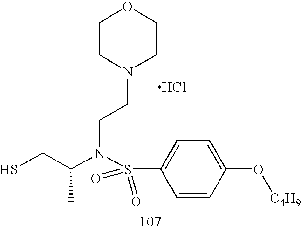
SCC(N(S(C1=CC=C(O[C4H9])C=C1)(=O)=O)CCN1CCOCC1)C.Cl
